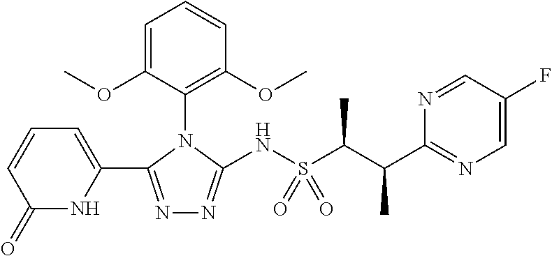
N1=C(C2=CC=CC(=O)N2)N(C2=C(OC)C=CC=C2OC)C(NS(C(C(C2=NC=C(F)C=N2)C)C)(=O)=O)=N1
